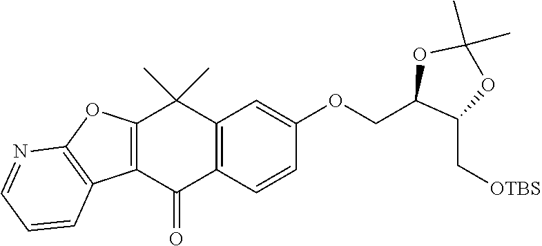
C12=C(C(=O)C3=C(C1(C)C)C=C(OCC1C(C[OTBS])OC(C)(C)O1)C=C3)C1=C(O2)N=CC=C1
